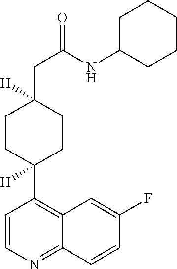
C1=CN=C2C(=C1C1([H])CCC(CC(NC3CCCCC3)=O)([H])CC1)C=C(F)C=C2
